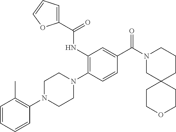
C1=CC=CC(N2CCN(C3=C(NC(=O)C4=CC=CO4)C=C(C(=O)N4CC5(CCC4)CCOCC5)C=C3)CC2)=C1C
